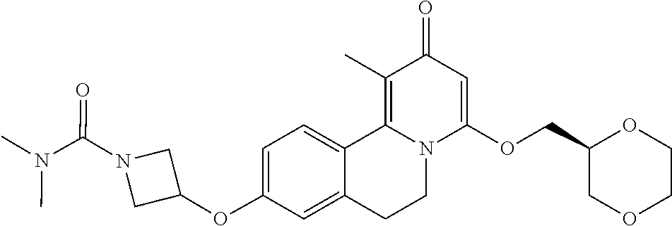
C1=C(OC2CN(C(N(C)C)=O)C2)C=C2C(=C1)C1=C(C)C(=O)C=C(OCC3COCCO3)N1CC2
